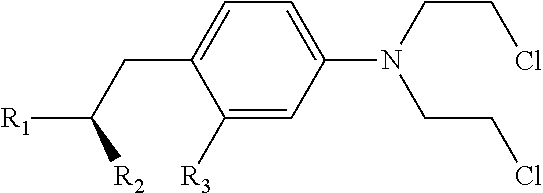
C1([R3])=CC(N(CCCl)CCCl)=CC=C1CC([R1])[R2]
